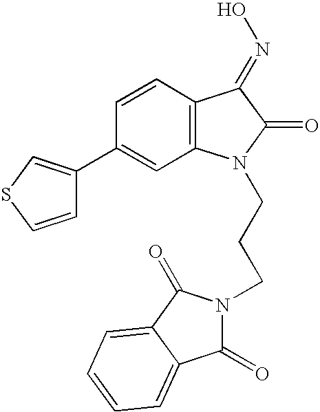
C1(C2=CSC=C2)=CC2=C(C=C1)C(=NO)C(=O)N2CCCN1C(=O)C2=CC=CC=C2C1=O
